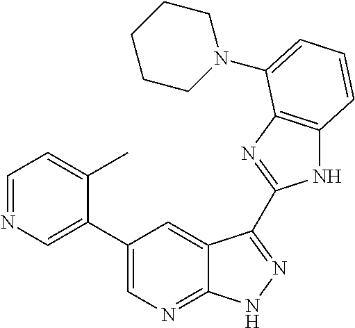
C1(C2=CN=C3C(=C2)C(C2=NC4=C(N2)C=CC=C4N2CCCCC2)=NN3)=CN=CC=C1C
